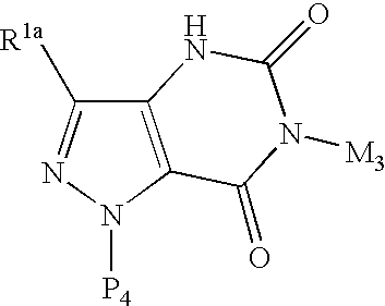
C12=C(N([P4])N=C1[R1a])C(=O)N([M3])C(=O)N2
